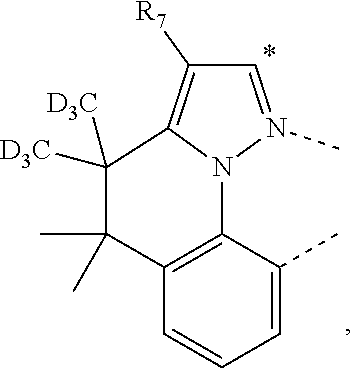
C1(C)=CC=CC2=C1N1C(=C([R7])C=N1C)C([D3C])([D3C])C2(C)C
